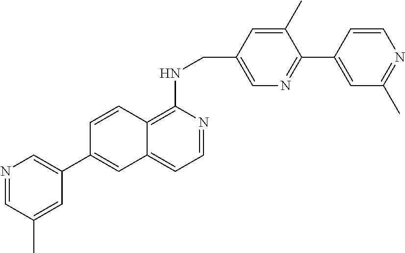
C12=C(NCC3=CN=C(C4=CC(C)=NC=C4)C(C)=C3)N=CC=C1C=C(C1=CN=CC(C)=C1)C=C2
